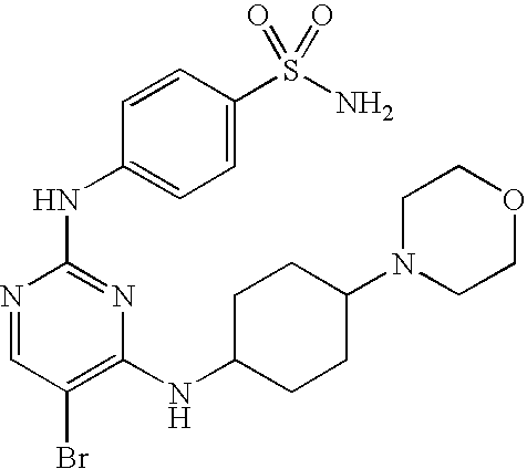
N1=CC(Br)=C(NC2CCC(N3CCOCC3)CC2)N=C1NC1=CC=C(S(=O)(=O)N)C=C1
